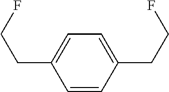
C1=CC(CCF)=CC=C1CCF
